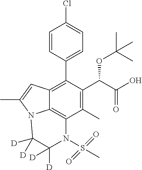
C1=CC(C2=C3C4=C(C(C)=C2C(C(=O)O)OC(C)(C)C)N(S(=O)(C)=O)C([D])([D])C([D])([D])N4C(C)=C3)=CC=C1Cl
